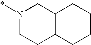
N1(*)CCC2C(C1)CCCC2
